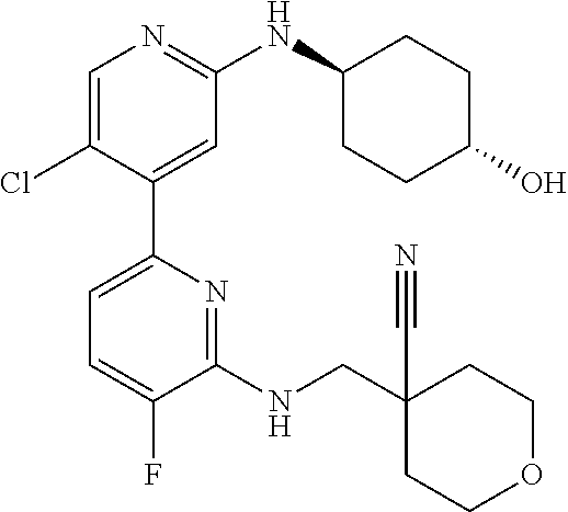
C1(C2=CC=C(F)C(NCC3(C#N)CCOCC3)=N2)=CC(NC2CCC(O)CC2)=NC=C1Cl
